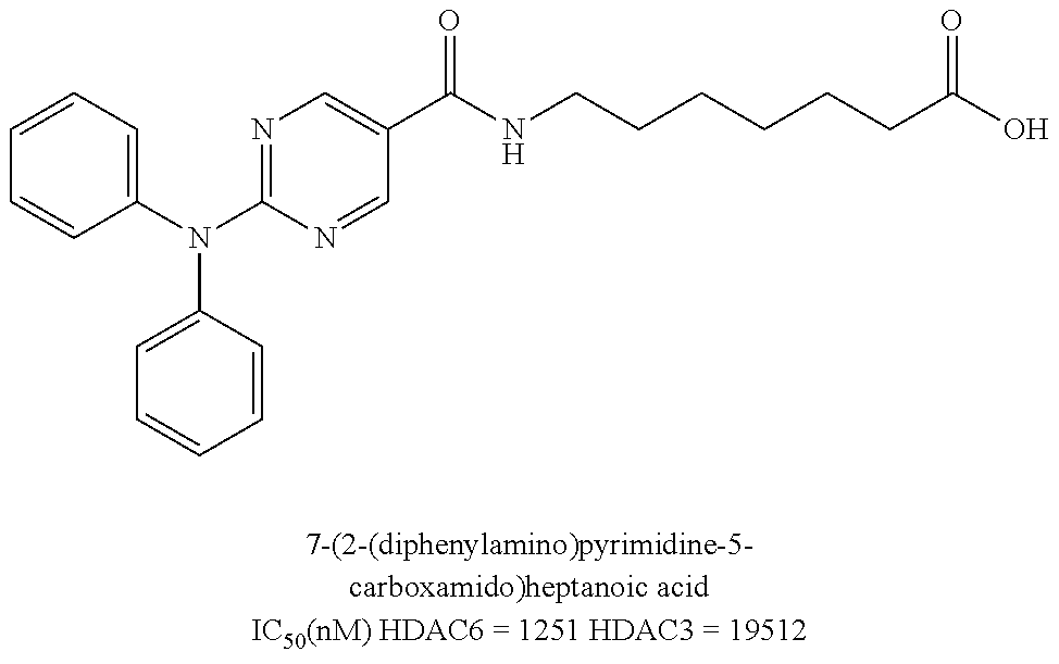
C1=CC=C(N(C2=NC=C(C(NCCCCCCC(O)=O)=O)C=N2)C2=CC=CC=C2)C=C1
